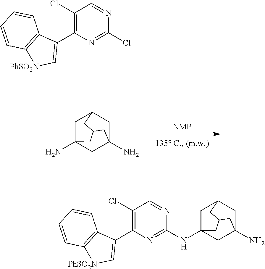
C1(Cl)=C(C2=C[PhSO2N]C3=C2C=CC=C3)N=C(Cl)N=C1.[NMP].C1C2(N)CC3(N)CC1CC(C2)C3.C1(Cl)=C(C2=C[PhSO2N]C3=C2C=CC=C3)N=C(NC23CC4CC(N)(C2)CC(C3)C4)N=C1
